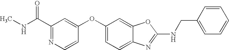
C1(C(NC)=O)=NC=CC(OC2=CC=C3C(=C2)OC(NCC2=CC=CC=C2)=N3)=C1
